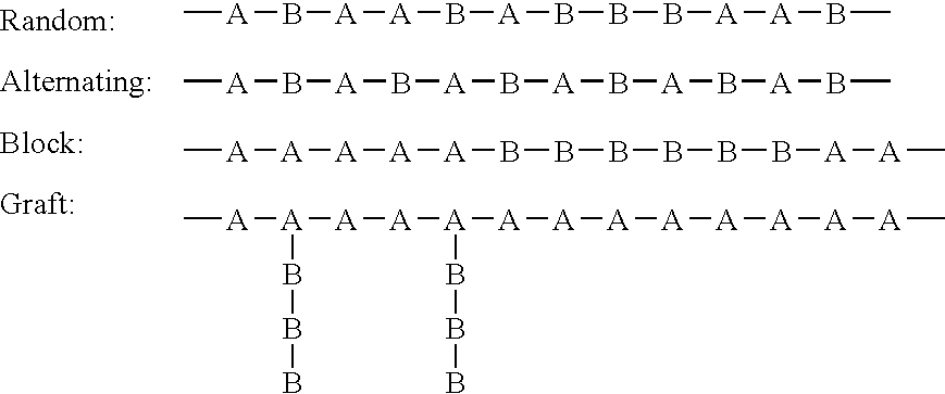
C[A]B[A][A]B[A]BBB[A][A]BC.C[A]B[A]B[A]B[A]B[A]B[A]BC.C[A][A][A][A][A]BBBBBB[A][A]C.C[A][A]([A][A][A]([A][A][A][A][A][A][A][A]C)BBB)BBB
